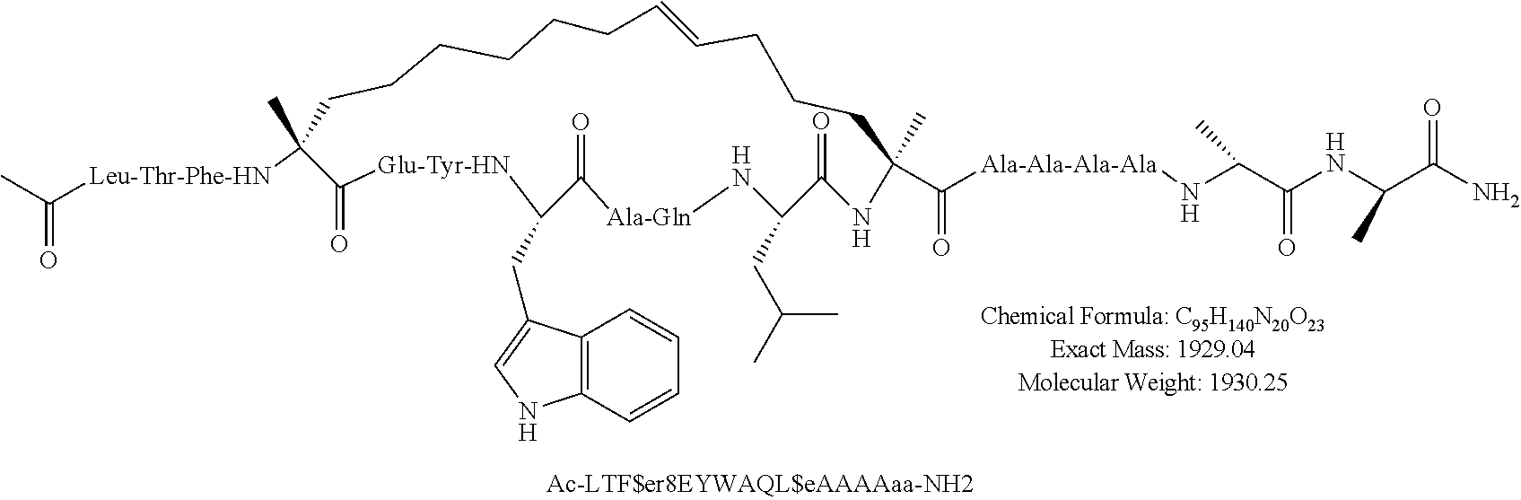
CC([Leu-Thr-Phe-HN]C1(C)CCCCCCC=CCCCC(C)(C([Ala-Ala-Ala-Ala]NC(C(NC(C(N)=O)C)=O)C)=O)NC(=O)C(CC(C)C)N[Ala-Gln]C(=O)C(CC2=CNC3=C2C=CC=C3)[Glu-Tyr-HN]C1=O)=O
